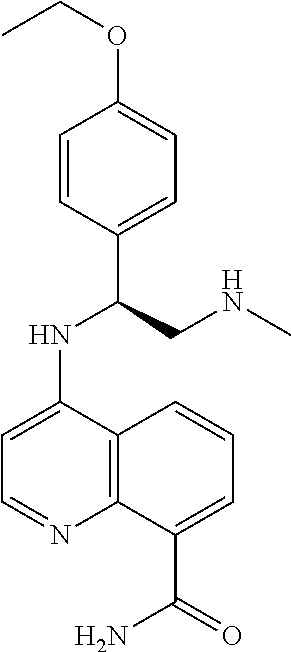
C1=CC(C(CNC)NC2=CC=NC3=C2C=CC=C3C(=O)N)=CC=C1OCC
